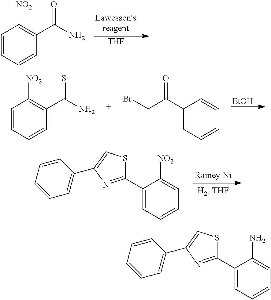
C1(C2=NC(C3=CC=CC=C3)=CS2)=CC=CC=C1N.[THF].C1=CC=CC(C(N)=O)=C1[NO2].[EtOH].C1=CC=CC(C(N)=S)=C1[NO2].C1(C(CBr)=O)=CC=CC=C1.C1(C2=NC(C3=CC=CC=C3)=CS2)=CC=CC=C1[NO2]
